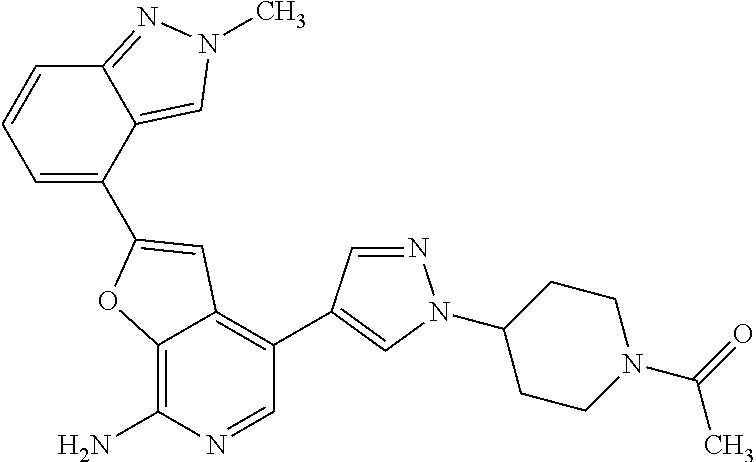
C12=C(N)N=CC(C3=CN(C4CCN(C(=O)C)CC4)N=C3)=C1C=C(C1=CC=CC3=NN(C)C=C13)O2
